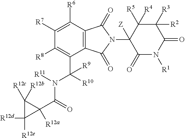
C12=C(C([R6])=C([R7])C([R8])=C1C([R10])(N([R11])C(=O)C1([R12a])C([R12c])([R12b])C1([R12e])[R12d])[R9])C(=O)N(C1([Z])C([R5])([R4])C([R3])([R2])C(=O)N([R1])C1=O)C2=O
